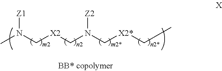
C([X2]CN(C[X2*]CC)[Z2])N(C)[Z1]
